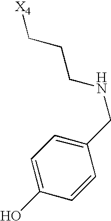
[X4]CCCNCC1=CC=C(O)C=C1
